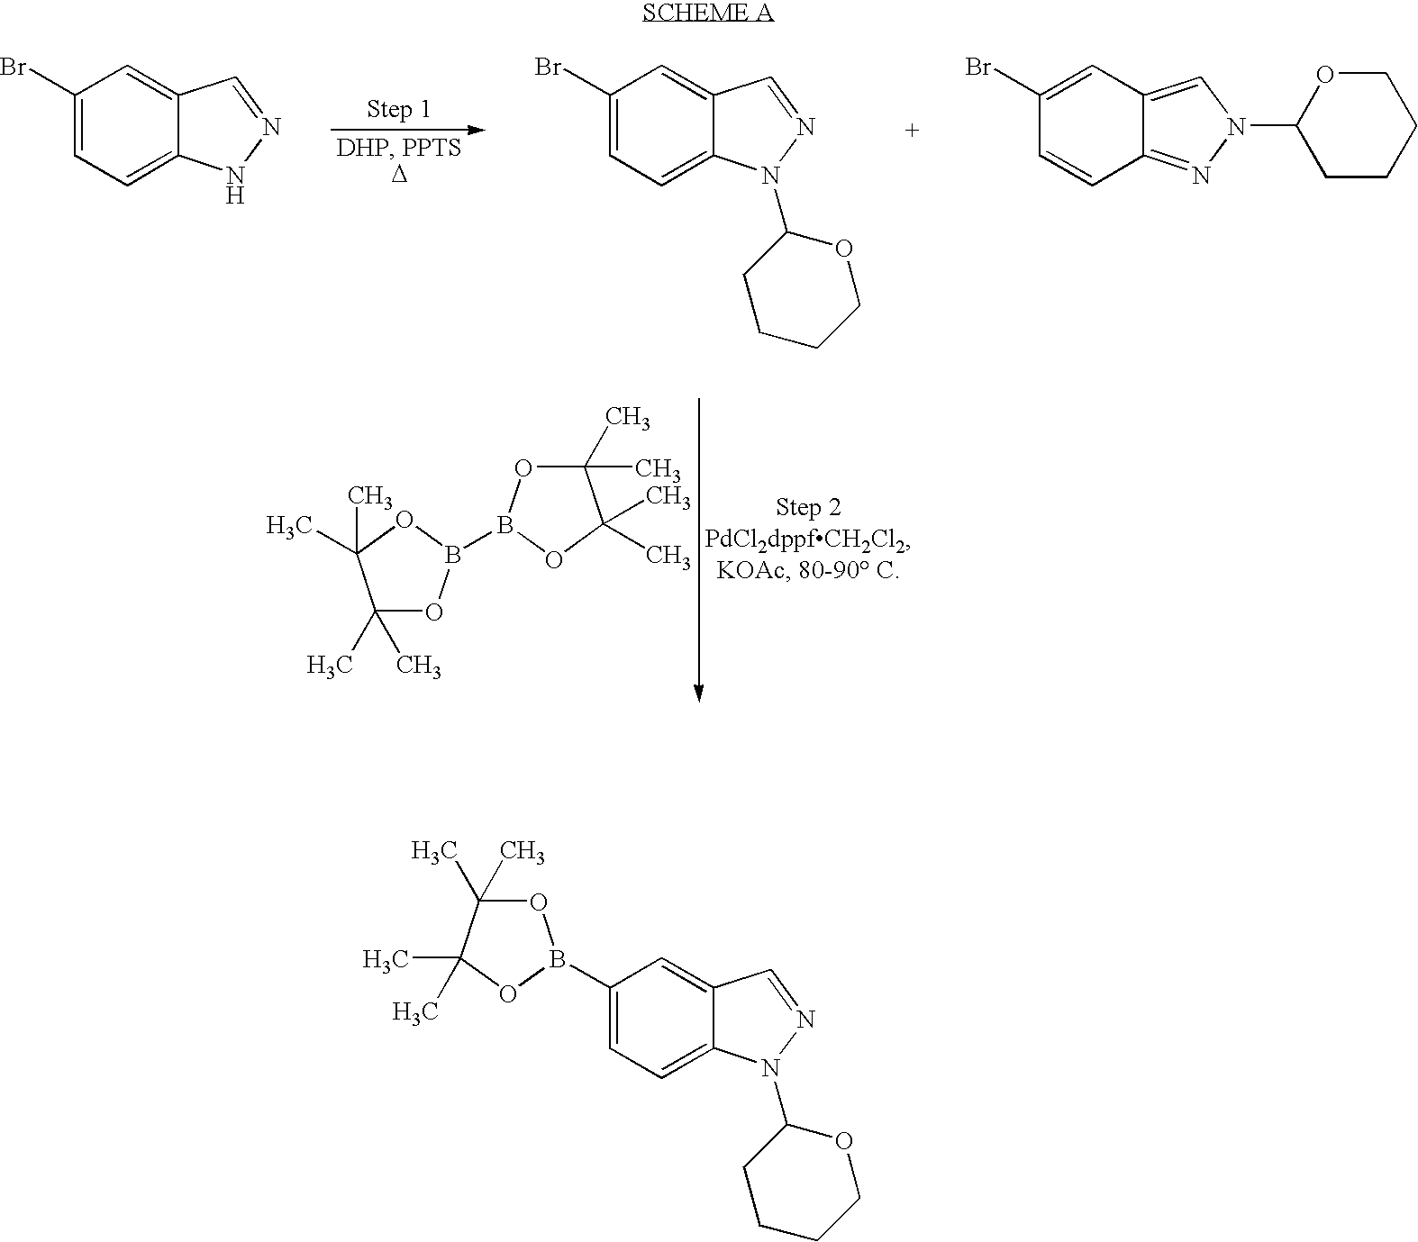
C1(Br)=CC=C2C(=C1)C=NN2C1CCCCO1.C1(C)(C)OB(B2OC(C)(C)C(C)(C)O2)OC1(C)C.C1(Br)=CC=C2C(=C1)C=NN2.C1(Br)=CC2=CN(C3CCCCO3)N=C2C=C1.C1(B2OC(C)(C)C(C)(C)O2)=CC=C2C(=C1)C=NN2C1CCCCO1
